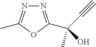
OC(C)(C#C)C1=NN=C(C)O1
